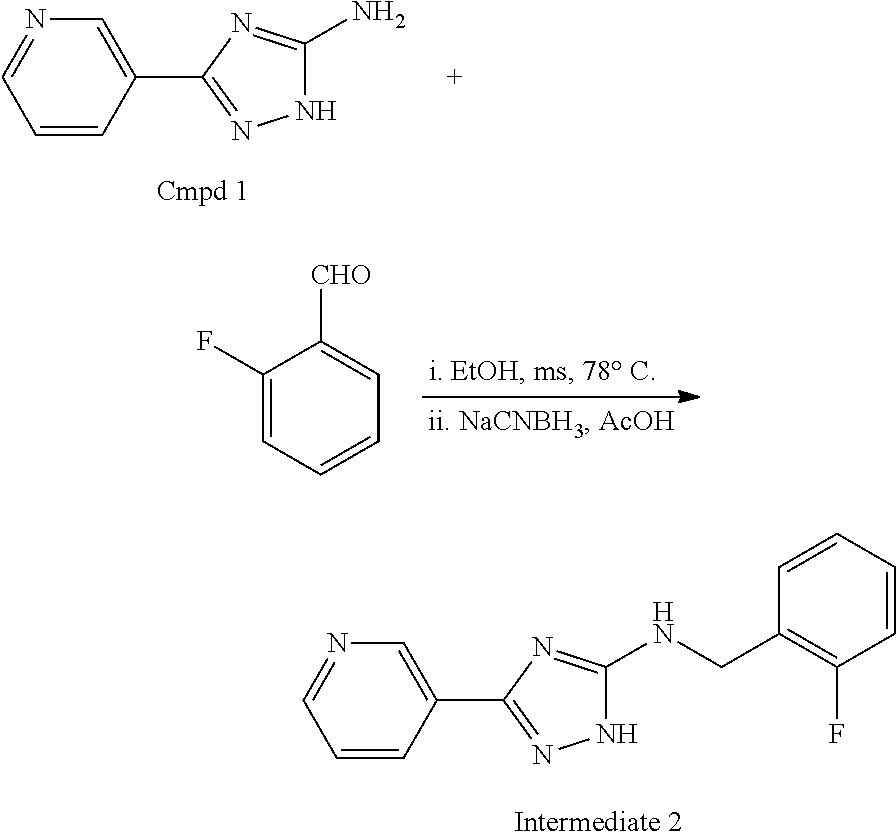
C1=CC(C2=NNC(N)=N2)=CN=C1.C1(F)=CC=CC=C1[CHO].C1=CC(C2=NNC(NCC3=C(F)C=CC=C3)=N2)=CN=C1
